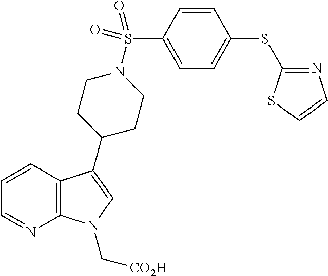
C12=C(C=CC=N1)C(C1CCN(S(C3=CC=C(SC4=NC=CS4)C=C3)(=O)=O)CC1)=CN2C[CO2H]
